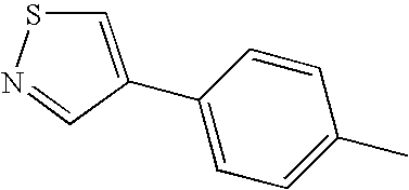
C1=C(C2=CC=C(C)C=C2)C=NS1
